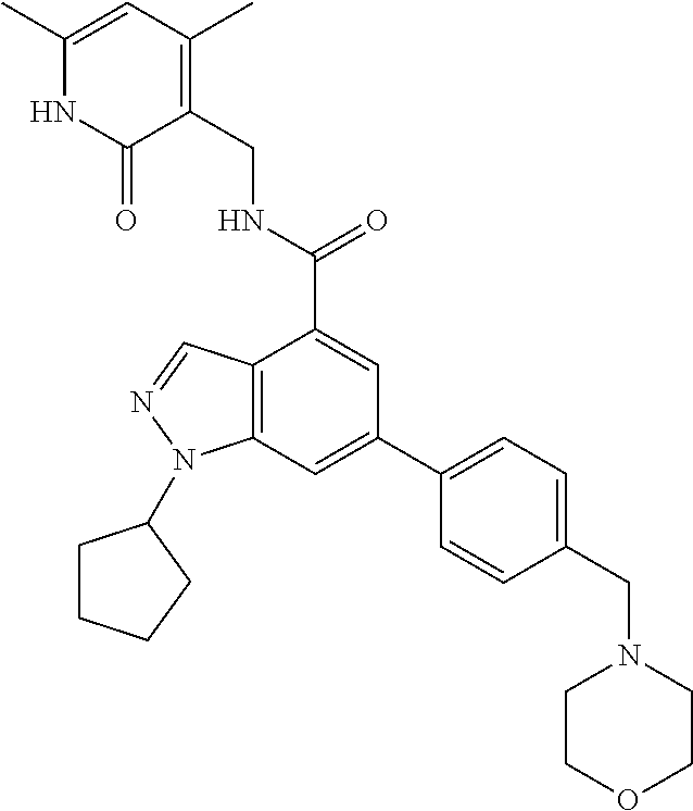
C1=C(C2=CC=C(CN3CCOCC3)C=C2)C=C(C(=O)NCC2=C(C)C=C(C)NC2=O)C2=C1N(C1CCCC1)N=C2
